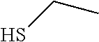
C(C)S
